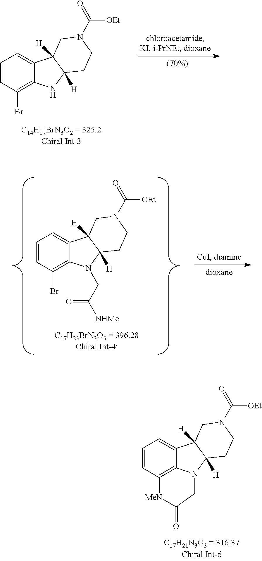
C1=CC(Br)=C2C(=C1)C1([H])C([H])(N2)CCN(C(=O)[OEt])C1.C1=CC(Br)=C2C(=C1)C1([H])C([H])(N2CC([NHMe])=O)CCN(C(=O)[OEt])C1.C1=CC2=C3C(=C1)C1([H])C([H])(N3CC(=O)[MeN]2)CCN(C(=O)[OEt])C1
